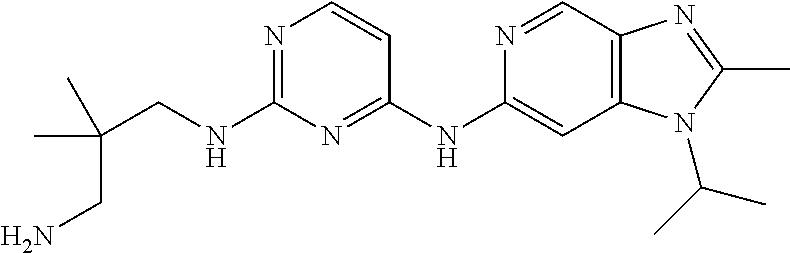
C1(NCC(C)(C)CN)=NC=CC(NC2=CC3=C(C=N2)N=C(C)N3C(C)C)=N1
